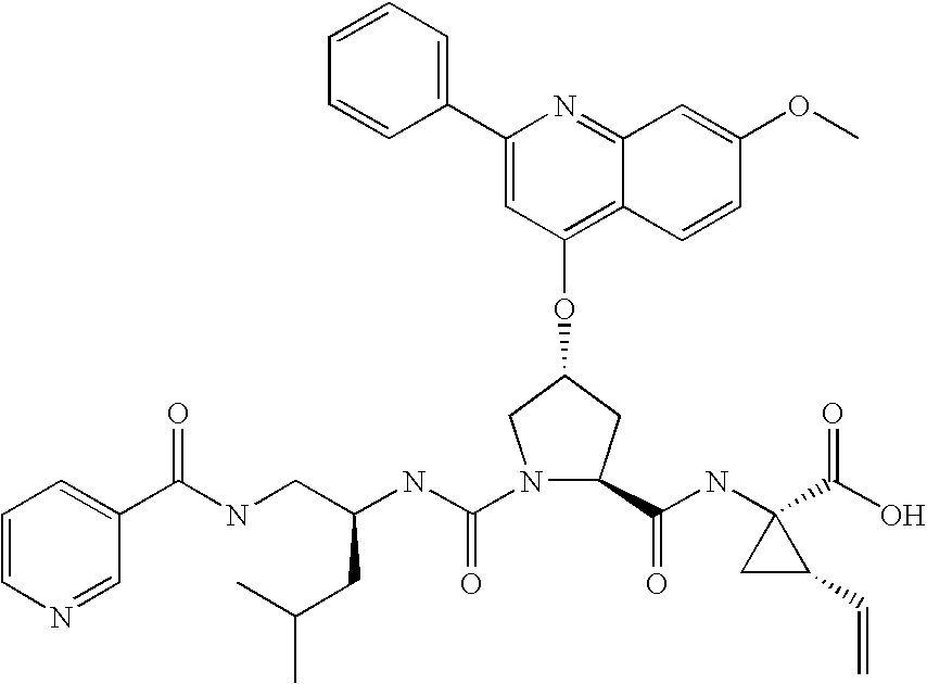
C1(C2=CC=CC=C2)=CC(OC2CC(C(NC3(C(O)=O)CC3C=C)=O)N(C(NC(CNC(C3=CC=CN=C3)=O)CC(C)C)=O)C2)=C2C(=N1)C=C(OC)C=C2
